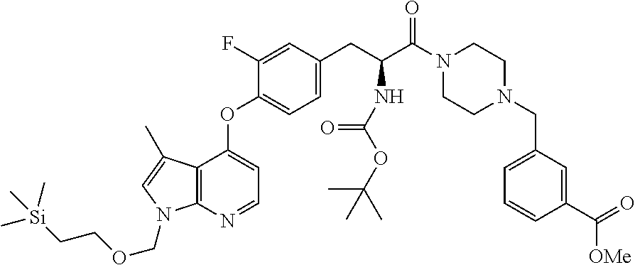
C12=C(N=CC=C1OC1=CC=C(CC(C(N3CCN(CC4=CC=CC(C(=O)[OMe])=C4)CC3)=O)NC(OC(C)(C)C)=O)C=C1F)N(COCC[Si](C)(C)C)C=C2C
